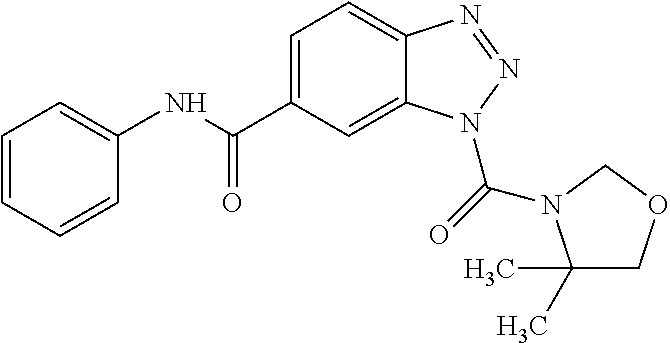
C1=CC=CC(NC(C2=CC=C3C(=C2)N(C(=O)N2C(C)(C)COC2)N=N3)=O)=C1
